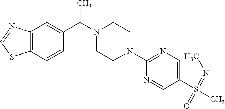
C12=C(C=C(C(C)N3CCN(C4=NC=C(S(C)(=NC)=O)C=N4)CC3)C=C1)N=CS2
